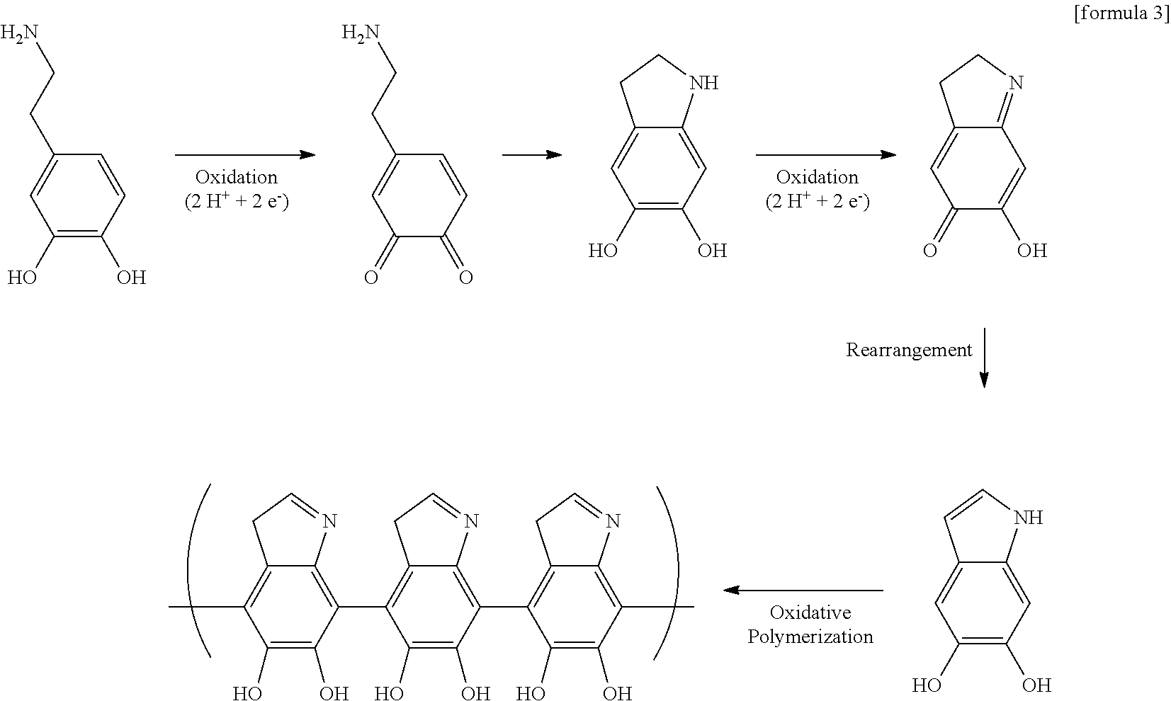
C1(O)=C(O)C=CC(CCN)=C1.C1(=O)C(=O)C=CC(CCN)=C1.C1(O)=C(O)C=C2C(=C1)CCN2.C1(=O)C(O)=CC2=NCCC2=C1.C1(O)=C(O)C(C2=C3C(=C(C4=C5C(=C(C)C(O)=C4O)N=CC5)C(O)=C2O)N=CC3)=C2C(=C1C)CC=N2.C1(O)=C(O)C=C2C(=C1)C=CN2
